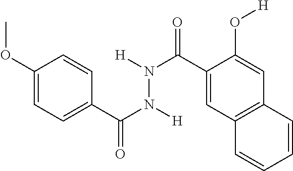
C1(OC)=CC=C(C(N([H])N([H])C(C2=CC3=C(C=C2O[H])C=CC=C3)=O)=O)C=C1
